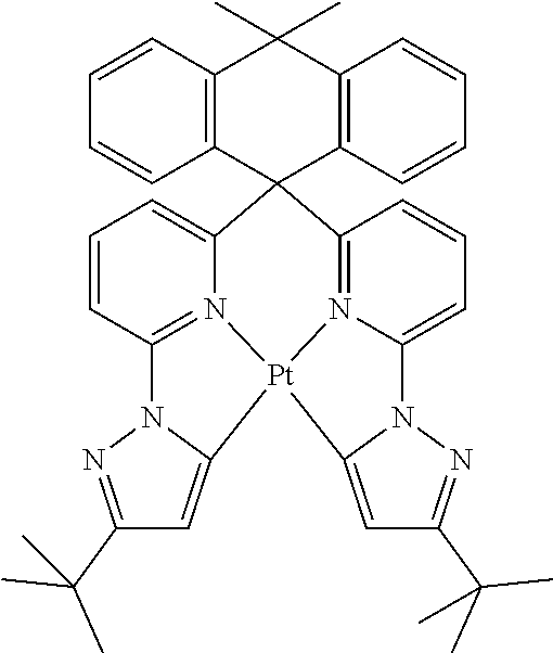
C1=CC2=N3C(=C1)C1(C4=N5C(=CC=C4)N4C(=CC(C(C)(C)C)=N4)[Pt]35C3=CC(C(C)(C)C)=NN23)C2=C(C(C)(C)C3=C1C=CC=C3)C=CC=C2
